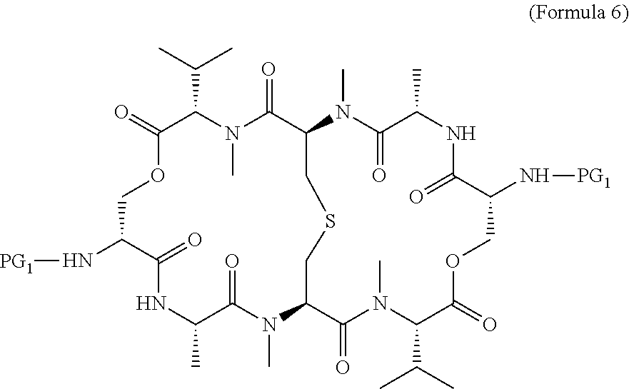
O=C1C(C(C)C)N(C)C(=O)C2N(C)C(=O)C(C)NC(=O)C(N[PG1])COC(=O)C(C(C)C)N(C)C(=O)C(N(C)C(=O)C(C)NC(=O)C(N[PG1])CO1)CSC2
